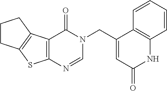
C12=C(C3=C(S1)CCC3)C(=O)N(CC1=CC(=O)NC3=C1C=CC=C3)C=N2
